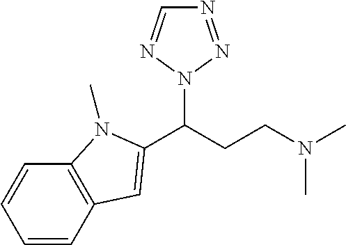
C(CCN(C)C)(N1N=NC=N1)C1=CC2=C(C=CC=C2)N1C
